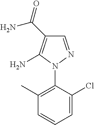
C1=NN(C2=C(C)C=CC=C2Cl)C(N)=C1C(=O)N
